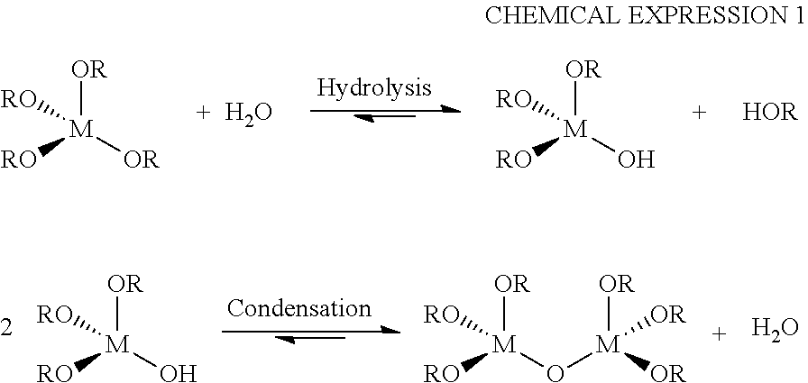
[OR][M](O)([RO])[RO].O.[OR][M]([RO])([RO])O[M]([OR])([OR])[OR].[OR][M]([OR])([RO])[RO].O.[OR][M](O)([RO])[RO].[HOR]
